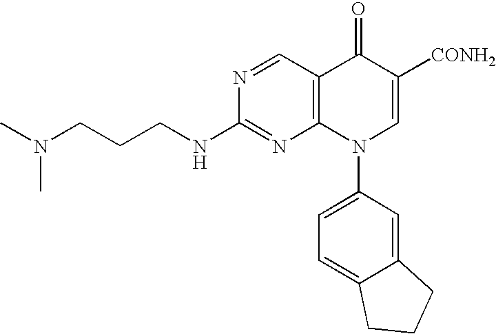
N1=CC2=C(N=C1NCCCN(C)C)N(C1=CC=C3C(=C1)CCC3)C=C([CONH2])C2=O
